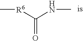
[R6](C(NC)=O)C
